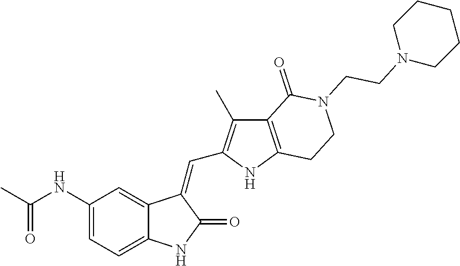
C1(NC(C)=O)=CC=C2C(=C1)C(=CC1=C(C)C3=C(N1)CCN(CCN1CCCCC1)C3=O)C(=O)N2
